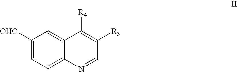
C1([OHC])=CC=C2C(=C1)C([R4])=C([R3])C=N2
